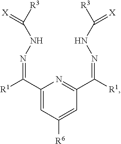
C1(C([R1])=NNC([R3])=[X])=CC([R6])=CC(C([R1])=NNC([R3])=[X])=N1
